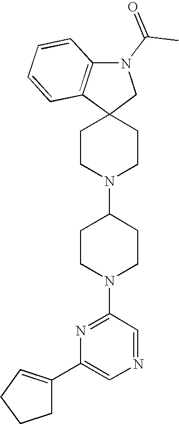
C1CN(C2CCN(C3=NC(C4=CCCC4)=CN=C3)CC2)CCC12CN(C(C)=O)C1=C2C=CC=C1
